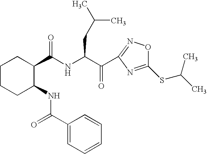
C1CCC(NC(=O)C2=CC=CC=C2)C(C(=O)NC(C(=O)C2=NOC(SC(C)C)=N2)CC(C)C)C1
